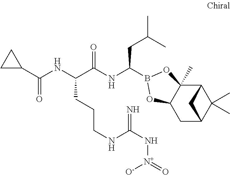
C12C3(C)C(CC(C1(C)C)C2)OB(C(NC(C(NC(=O)C1CC1)CCCNC(N[N+](=O)[O-])=N)=O)CC(C)C)O3
